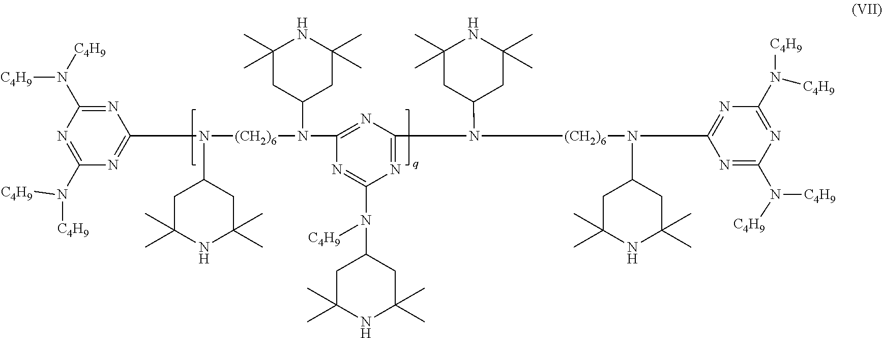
C1(N([C4H9])[C4H9])=NC(N([C4H9])[C4H9])=NC(N(C2CC(C)(C)NC(C)(C)C2)[(CH2)6]N(C2CC(C)(C)NC(C)(C)C2)C2=NC(N(C3CC(C)(C)NC(C)(C)C3)[(CH2)6]N(C3=NC(N([C4H9])[C4H9])=NC(N([C4H9])[C4H9])=N3)C3CC(C)(C)NC(C)(C)C3)=NC(N(C3CC(C)(C)NC(C)(C)C3)[C4H9])=N2)=N1
